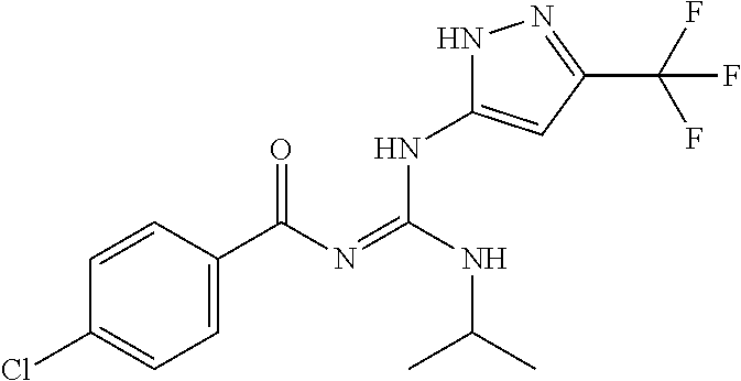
C1(Cl)=CC=C(C(N=C(NC(C)C)NC2=CC(C(F)(F)F)=NN2)=O)C=C1
